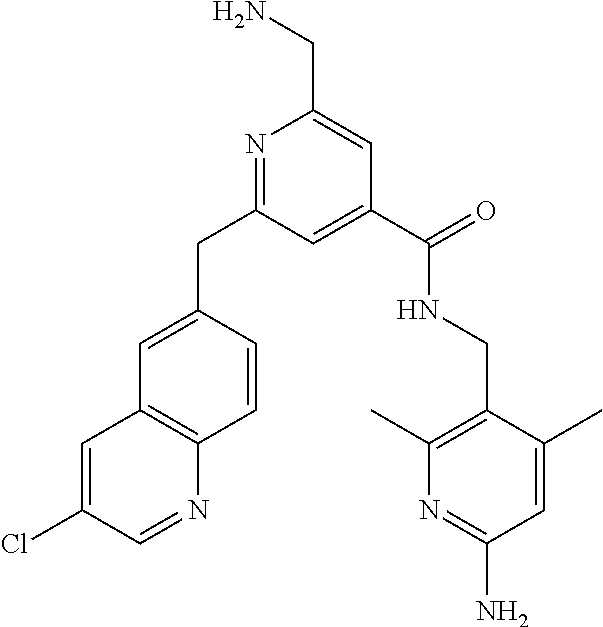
C1=C(CC2=NC(CN)=CC(C(NCC3=C(C)N=C(N)C=C3C)=O)=C2)C=CC2=C1C=C(Cl)C=N2
